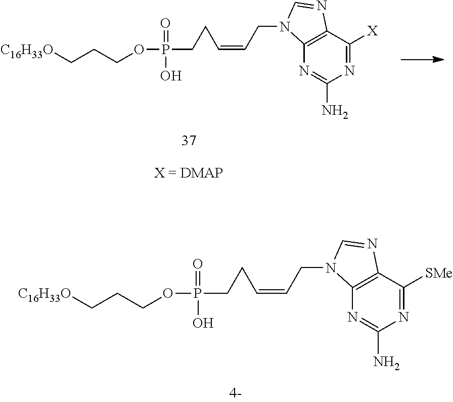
C12=C(C([SMe])=NC(N)=N1)N=CN2CC=CCCP(=O)(OCCC[C16H33O])O.C12=C(C([X])=NC(N)=N1)N=CN2CC=CCCP(=O)(OCCC[C16H33O])O
